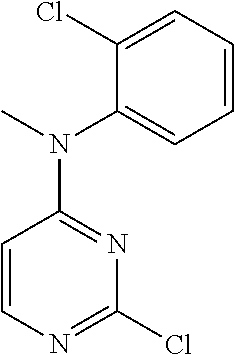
C1=CC(N(C2=CC=CC=C2Cl)C)=NC(Cl)=N1
